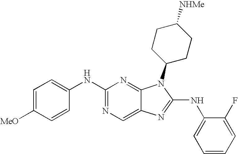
C1=C([MeO])C=CC(NC2=NC=C3C(=N2)N(C2CCC([NHMe])CC2)C(NC2=CC=CC=C2F)=N3)=C1
